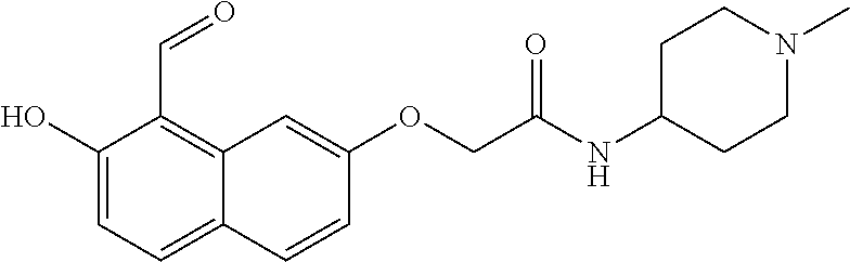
C1(O)=CC=C2C(=C1C=O)C=C(OCC(NC1CCN(C)CC1)=O)C=C2
